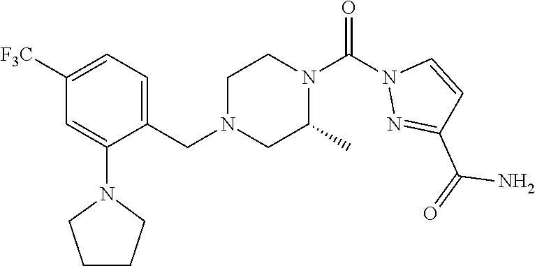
C1([F3C])=CC=C(CN2CCN(C(N3N=C(C(=O)N)C=C3)=O)C(C)C2)C(N2CCCC2)=C1
